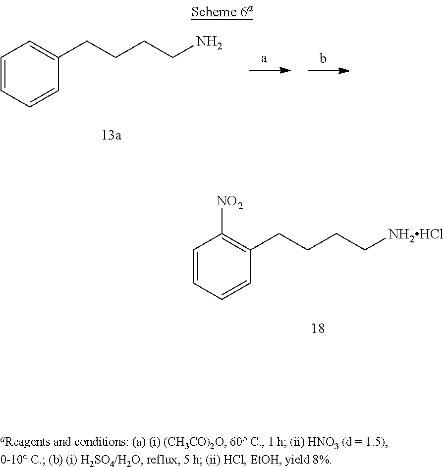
C1=CC=CC(CCCC[NH2HCl])=C1[NO2].C1=CC=CC(CCCCN)=C1
